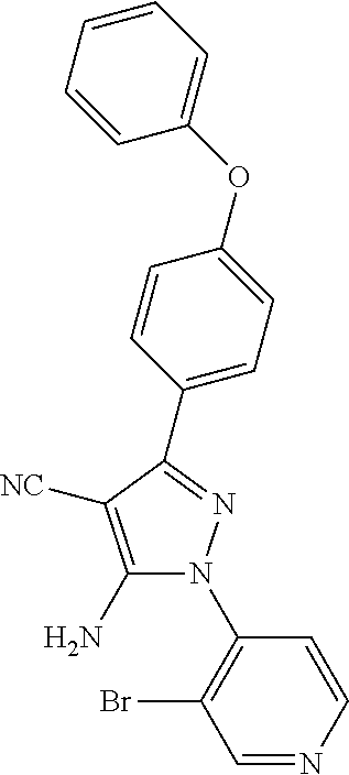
C1(N)=C([NC])C(C2=CC=C(OC3=CC=CC=C3)C=C2)=NN1C1=C(Br)C=NC=C1
